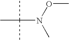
N(C(C)(C)C)(OC)C
